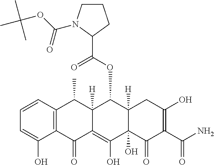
C1=CC2=C(C(O)=C1)C(=O)C1=C(O)C3(O)C([H])(C(OC(C4CCCN4C(OC(C)(C)C)=O)=O)C1([H])C2C)CC(O)=C(C(N)=O)C3=O
